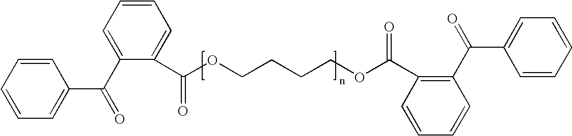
C1=CC=C(C(C2=CC=CC=C2C(OCCCCOC(C2=C(C(=O)C3=CC=CC=C3)C=CC=C2)=O)=O)=O)C=C1
